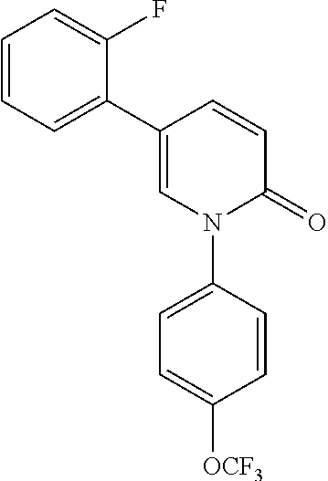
C1=CC(N2C(=O)C=CC(C3=CC=CC=C3F)=C2)=CC=C1[OCF3]
